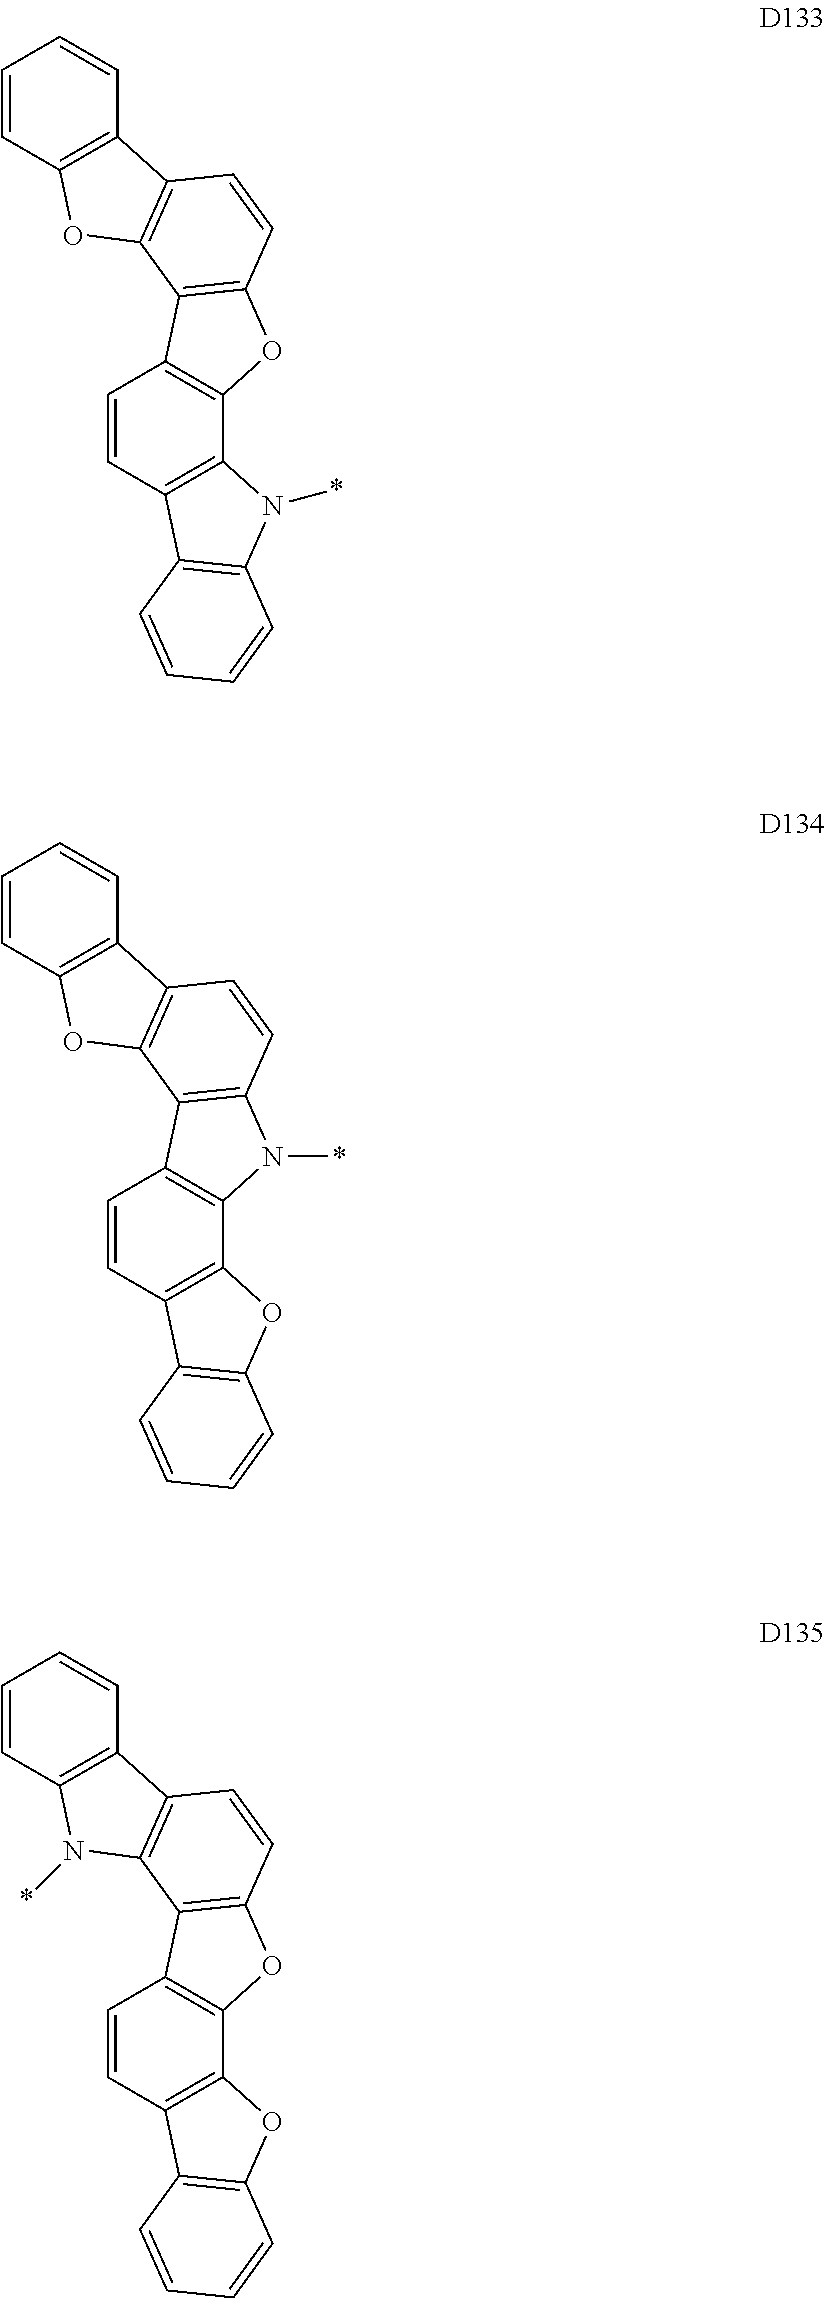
C1=CC2=C(C=C1)C1=C(O2)C2=C(C=C1)OC1=C2C=CC2=C1N(*)C1=C2C=CC=C1.C1=CC2=C(C=C1)C1=C(O2)C2=C(C=C1)N(*)C1=C2C=CC2=C1OC1=C2C=CC=C1.C1=CC2=C(C=C1)C1=C(N2*)C2=C(C=C1)OC1=C2C=CC2=C1OC1=C2C=CC=C1
